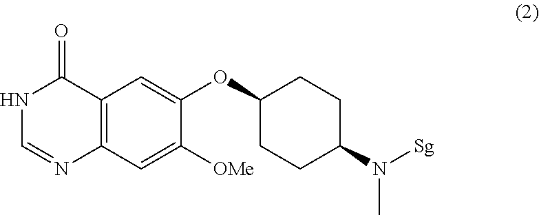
C12=C(C=C([OMe])C(OC3CCC(N([Sg])C)CC3)=C1)N=CNC2=O
